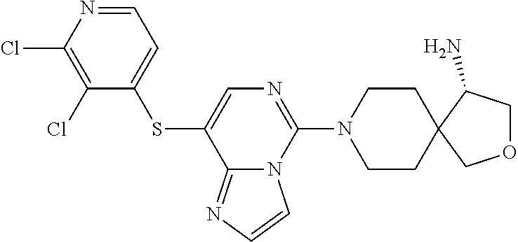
C1=NC(Cl)=C(Cl)C(SC2=CN=C(N3CCC4(CC3)COCC4N)N3C2=NC=C3)=C1
